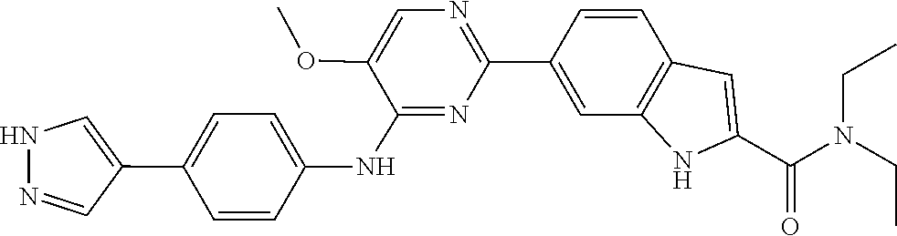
N(CC)(C(C1=CC2=C(N1)C=C(C1=NC=C(OC)C(NC3=CC=C(C4=CNN=C4)C=C3)=N1)C=C2)=O)CC
